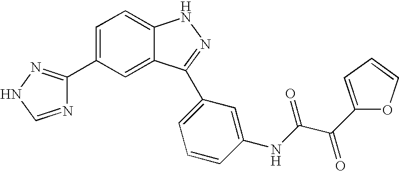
C1(C2=CC=C3C(=C2)C(C2=CC=CC(NC(=O)C(C4=CC=CO4)=O)=C2)=NN3)=NNC=N1
